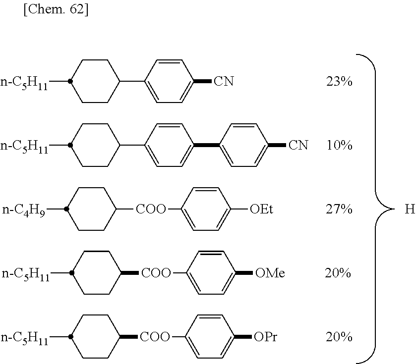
[COO](C1CCC([n-C5H11])CC1)C1=CC=C([OPr])C=C1.[20%].[COO](C1CCC([n-C5H11])CC1)C1=CC=C([OMe])C=C1.[20%].[COO](C1CCC([n-C4H9])CC1)C1=CC=C([OEt])C=C1.[27%].C1=C(C2CCC([n-C5H11])CC2)C=CC(C2=CC=C([CN])C=C2)=C1.[10%].C1=C(C2CCC([n-C5H11])CC2)C=CC([CN])=C1.[23%].[H]
